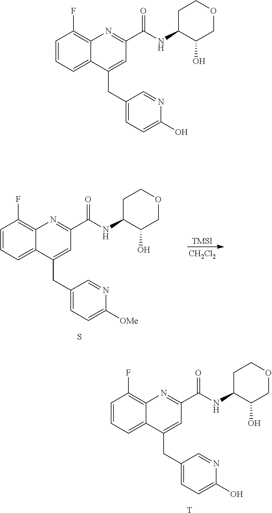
C1=CC=C2C(=C1F)N=C(C(NC1C(O)COCC1)=O)C=C2CC1=CC=C(O)N=C1.C1=CC=C2C(=C1F)N=C(C(NC1C(O)COCC1)=O)C=C2CC1=CC=C(O)N=C1.[T].C1=CC=C2C(=C1F)N=C(C(NC1C(O)COCC1)=O)C=C2CC1=CC=C([OMe])N=C1.[TMSl].S.[CH2Cl2]
